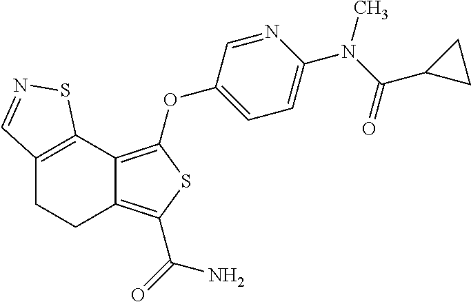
C12=C(C3=C(OC4=CC=C(N(C(=O)C5CC5)C)N=C4)SC(C(=O)N)=C3CC1)SN=C2
